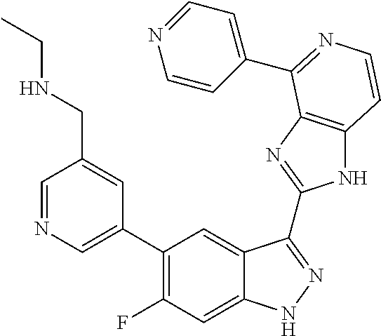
C1=C(C2=C(F)C=C3C(=C2)C(C2=NC4=C(N2)C=CN=C4C2=CC=NC=C2)=NN3)C=C(CNCC)C=N1
